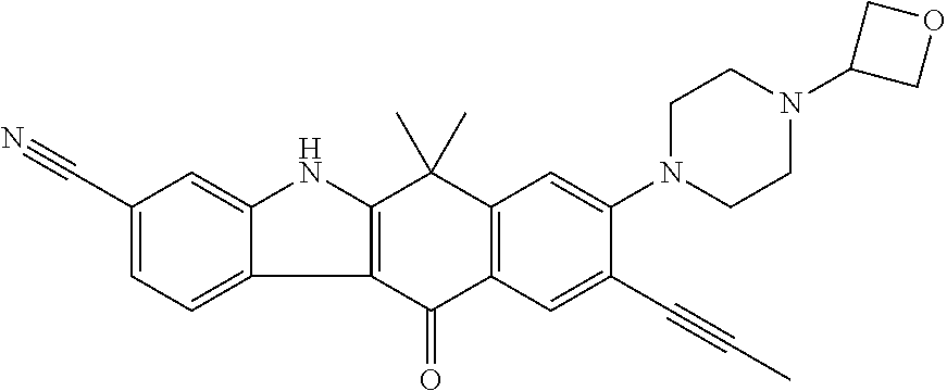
C1(C#N)=CC=C2C(=C1)NC1=C2C(=O)C2=C(C1(C)C)C=C(N1CCN(C3COC3)CC1)C(C#CC)=C2
